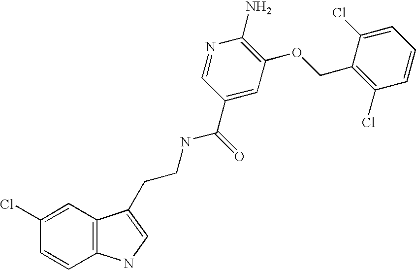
C12=C(C=C(Cl)C=C1)C(CCNC(C1=CC(OCC3=C(Cl)C=CC=C3Cl)=C(N)N=C1)=O)=CN2
